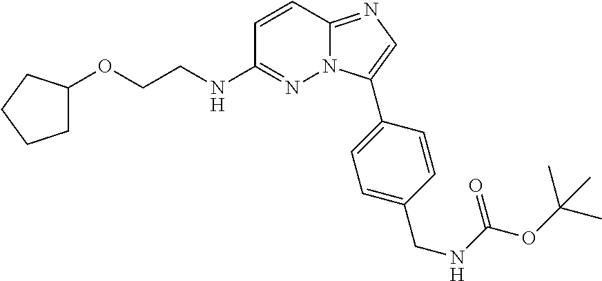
C1=CC2=NC=C(C3=CC=C(CNC(OC(C)(C)C)=O)C=C3)N2N=C1NCCOC1CCCC1
